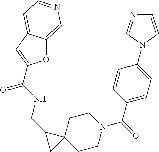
C12(CCN(C(C3=CC=C(N4C=NC=C4)C=C3)=O)CC1)CC2CNC(=O)C1=CC2=CC=NC=C2O1
